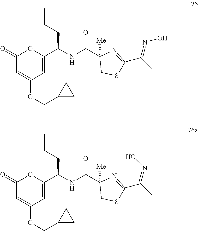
C1(=O)C=C(OCC2CC2)C=C(C(NC(C2([Me])CSC(C(C)=NO)=N2)=O)CCC)O1.C1(=O)C=C(OCC2CC2)C=C(C(NC(C2([Me])CSC(C(C)=NO)=N2)=O)CCC)O1
